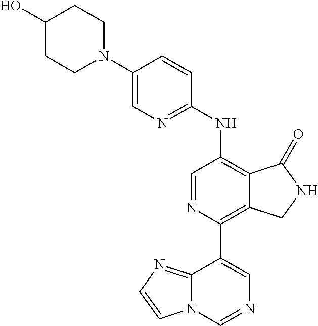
C1=C(N2CCC(O)CC2)C=CC(NC2=C3C(=C(C4=CN=CN5C4=NC=C5)N=C2)CNC3=O)=N1
